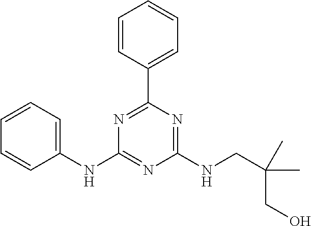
C1=CC=CC(NC2=NC(NCC(C)(CO)C)=NC(C3=CC=CC=C3)=N2)=C1
